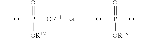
COP(=O)([OR12])[OR11].COP(=O)([OR13])OC
